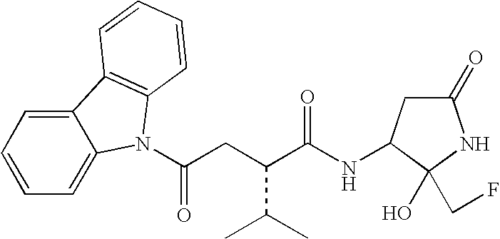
C12=CC=CC=C1N(C(=O)CC(C(C)C)C(NC1CC(=O)NC1(O)CF)=O)C1=C2C=CC=C1
